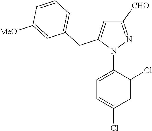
N1(C2=CC=C(Cl)C=C2Cl)N=C([CHO])C=C1CC1=CC=CC([MeO])=C1
